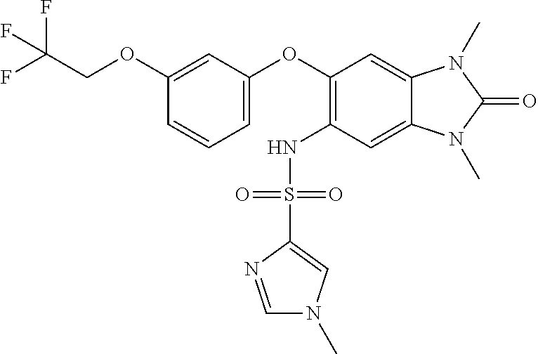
C1(OCC(F)(F)F)=CC(OC2=C(NS(C3=CN(C)C=N3)(=O)=O)C=C3C(=C2)N(C)C(=O)N3C)=CC=C1
